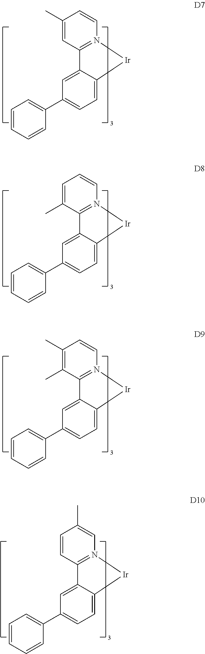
C1(C)=CC2=N(C=C1)[Ir]C1=CC=C(C3=CC=CC=C3)C=C21.C1=C(C)C2=N(C=C1)[Ir]C1=CC=C(C3=CC=CC=C3)C=C21.C1(C)=C(C)C2=N(C=C1)[Ir]C1=CC=C(C3=CC=CC=C3)C=C21.C1=CC2=N(C=C1C)[Ir]C1=CC=C(C3=CC=CC=C3)C=C21
